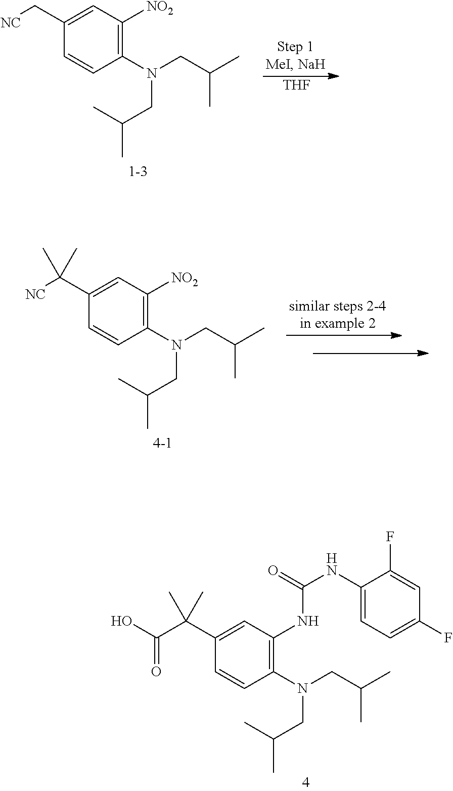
C1(C(C(O)=O)(C)C)=CC(NC(NC2=CC=C(F)C=C2F)=O)=C(N(CC(C)C)CC(C)C)C=C1.[H].C1(C[NC])=CC([NO2])=C(N(CC(C)C)CC(C)C)C=C1.[THF].C1(C([NC])(C)C)=CC([NO2])=C(N(CC(C)C)CC(C)C)C=C1
